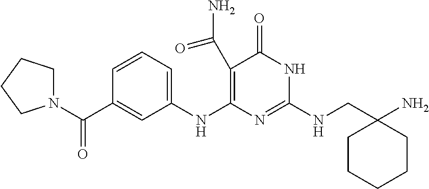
C1(C(N)=O)=C(NC2=CC=CC(C(N3CCCC3)=O)=C2)N=C(NCC2(N)CCCCC2)NC1=O
